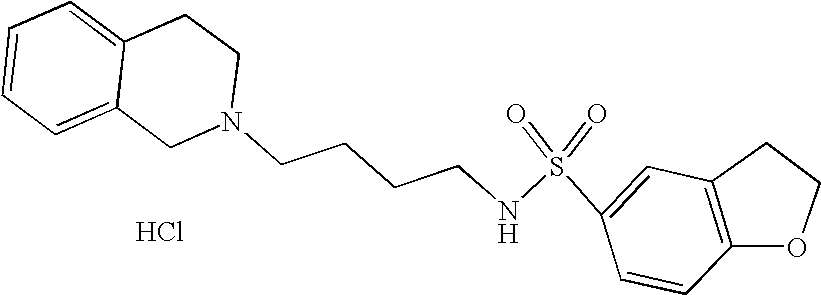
C1=C2C(=CC=C1)CN(CCCCNS(=O)(=O)C1=CC3=C(C=C1)OCC3)CC2.Cl
